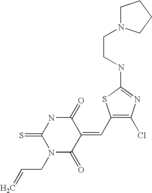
C1(=O)NC(=S)N(CC=C)C(=O)C1=CC1=C(Cl)N=C(NCCN2CCCC2)S1
